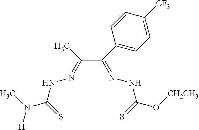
C(C(C1=CC=C([CF3])C=C1)=NNC(O[CH2CH3])=S)(C)=NNC(N(C)[H])=S
